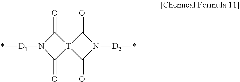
*[D1]N1C(=O)[T]2(C1=O)C(=O)N([D2]*)C2=O
